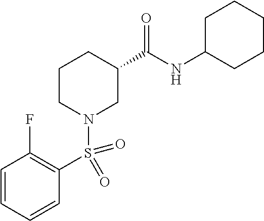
C1CN(S(C2=C(F)C=CC=C2)(=O)=O)CC(C(NC2CCCCC2)=O)C1
